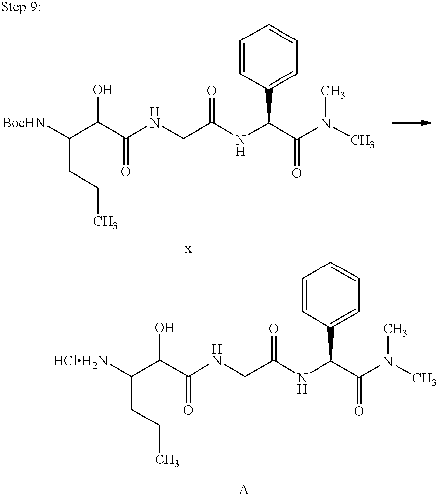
C1=CC(C(C(N(C)C)=O)NC(CNC(C(C([BocHN])CCC)O)=O)=O)=CC=C1.C1=CC(C(C(N(C)C)=O)NC(CNC(C(C([HClH2N])CCC)O)=O)=O)=CC=C1
